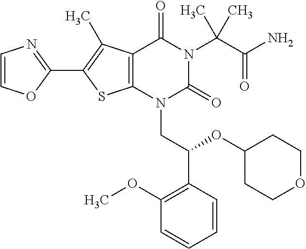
C12=C(C(C)=C(C3=NC=CO3)S1)C(=O)N(C(C(=O)N)(C)C)C(=O)N2CC(C1=C(OC)C=CC=C1)OC1CCOCC1
